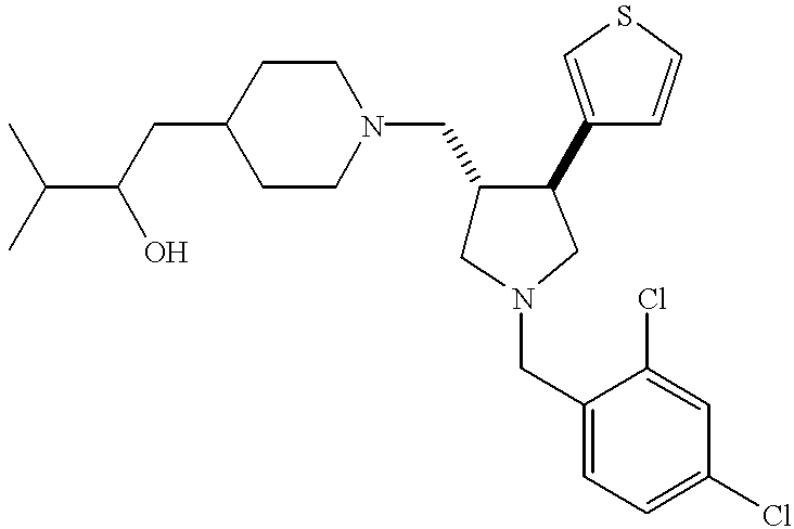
C1(CN2CCC(CC(C(C)C)O)CC2)CN(CC2=CC=C(Cl)C=C2Cl)CC1C1=CSC=C1
